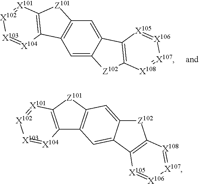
C1=C2C(=CC3=C1C1=C([Z101]3)[X101]=[X102][X103]=[X104]1)C1=C([Z102]2)[X108]=[X107][X106]=[X105]1.C12=C([Z101]C3=C1C=C1C(=C3)[Z102]C3=C1[X105]=[X106][X107]=[X108]3)[X101]=[X102][X103]=[X104]2
